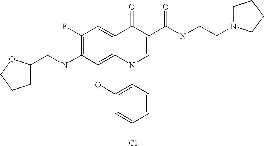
C1(F)=C(NCC2CCCO2)C2=C3C(=C1)C(=O)C(C(NCCN1CCCC1)=O)=CN3C1=C(O2)C=C(Cl)C=C1
